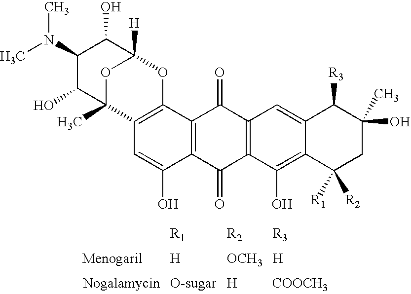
[H].[OCH3].[H].[H].[COOCH3].C12=C(C3=C(C(O)=C1)C(=O)C1=C(C3=O)C=C3C(=C1O)C([R1])([R2])CC(C)(O)C3[R3])OC1([H])OC2(C)C(O)C(N(C)C)C1O
